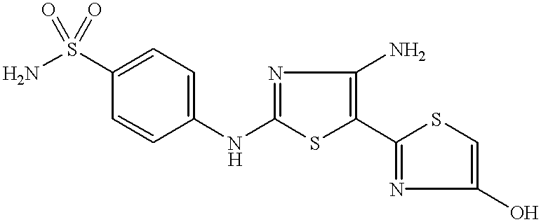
C1(NC2=CC=C(S(N)(=O)=O)C=C2)=NC(N)=C(C2=NC(O)=CS2)S1
